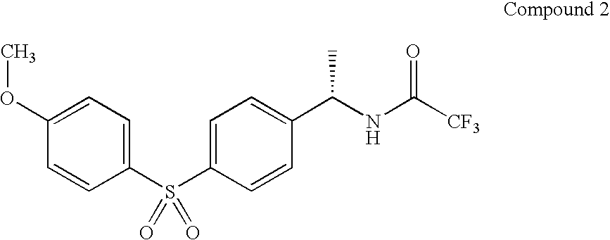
C1=CC(OC)=CC=C1S(C1=CC=C(C(NC([CF3])=O)C)C=C1)(=O)=O
